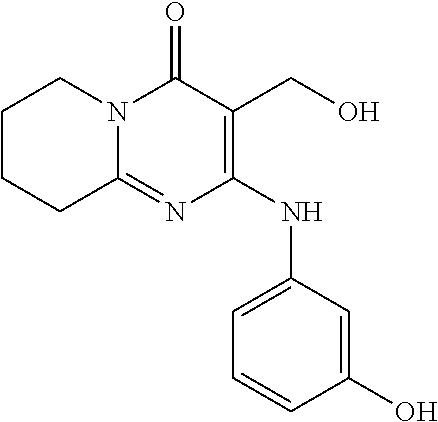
C1CCC2=NC(NC3=CC=CC(O)=C3)=C(CO)C(=O)N2C1
